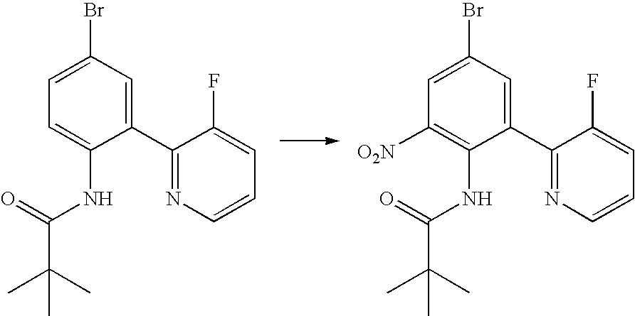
C1(C2=CC(Br)=CC=C2NC(=O)C(C)(C)C)=NC=CC=C1F.C1(C2=CC(Br)=CC([O2N])=C2NC(=O)C(C)(C)C)=NC=CC=C1F
